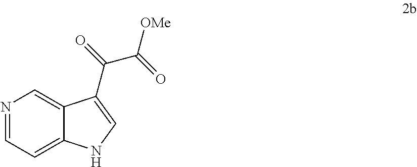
N1=CC=C2C(=C1)C(C(C([OMe])=O)=O)=CN2
